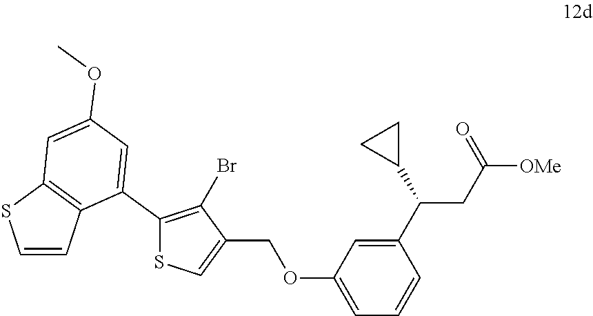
C1(C(C2CC2)CC([OMe])=O)=CC(OCC2=CSC(C3=CC(OC)=CC4=C3C=CS4)=C2Br)=CC=C1
